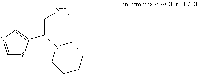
C1=NC=C(C(N2CCCCC2)CN)S1
